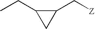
C1(C[Z])C(CC)C1
